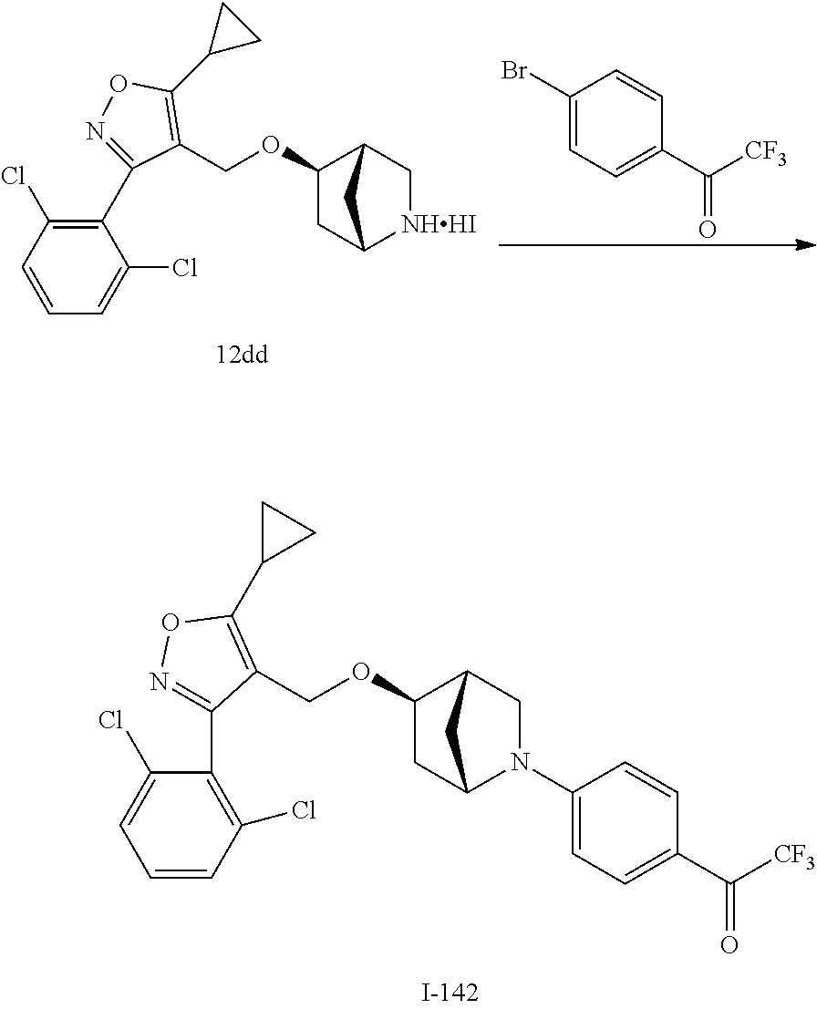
C1(Br)=CC=C(C(=O)[CF3])C=C1.C1(Cl)=C(C2=NOC(C3CC3)=C2COC2CC3[NHHI]CC2C3)C(Cl)=CC=C1.O(C1CC2CC1CN2C1=CC=C(C(=O)[CF3])C=C1)CC1=C(C2CC2)ON=C1C1=C(Cl)C=CC=C1Cl
